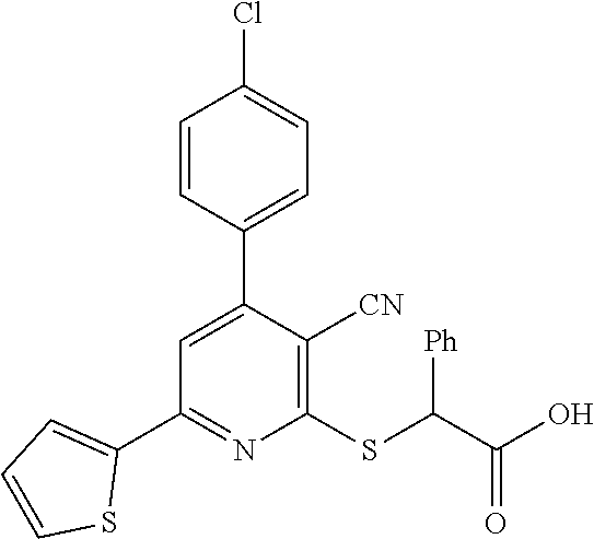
ClC1=CC=C(C2=CC(C3=CC=CS3)=NC(SC(C(O)=O)[Ph])=C2[CN])C=C1
